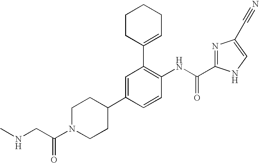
C1CC(C2=C(NC(=O)C3=NC(C#N)=CN3)C=CC(C3CCN(C(CNC)=O)CC3)=C2)=CCC1
